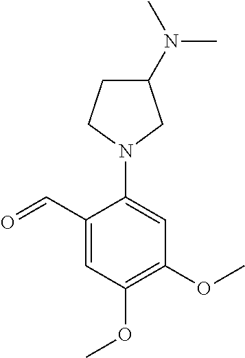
C1(C=O)=CC(OC)=C(OC)C=C1N1CC(N(C)C)CC1
